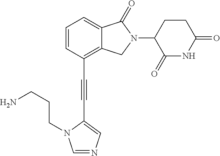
N1C(=O)C(N2CC3=C(C#CC4=CN=CN4CCCN)C=CC=C3C2=O)CCC1=O
